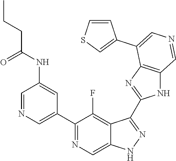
C1(C2=CN=CC(NC(=O)CCC)=C2)=NC=C2C(=C1F)C(C1=NC3=C(N1)C=NC=C3C1=CSC=C1)=NN2
